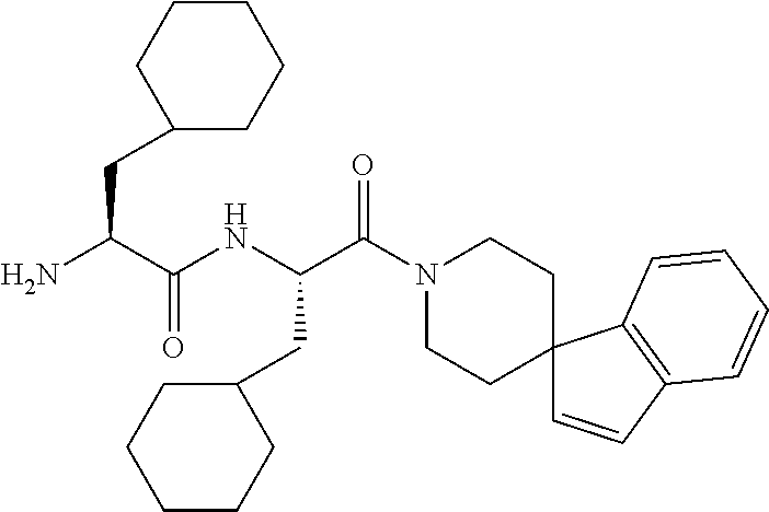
NC(C(NC(C(N1CCC2(CC1)C=CC1=C2C=CC=C1)=O)CC1CCCCC1)=O)CC1CCCCC1
